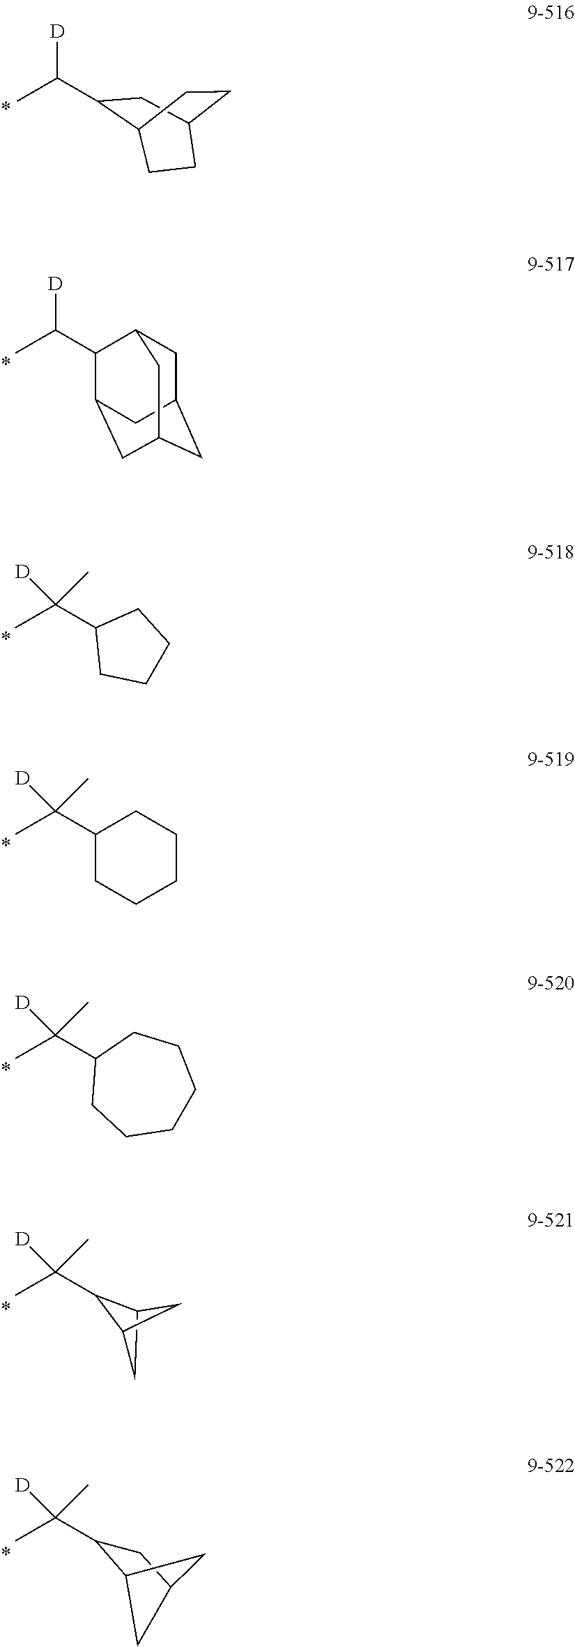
CC([D])C1CC2CCC1CC2.CC([D])(C)C1C2CC1C2.CC([D])C1C2CC3CC(CC1C3)C2.CC([D])(C1CCCC1)C.CC([D])(C1CCCCC1)C.CC([D])(C1CCCCCC1)C.CC([D])(C)C1C2CC(C1)C2
